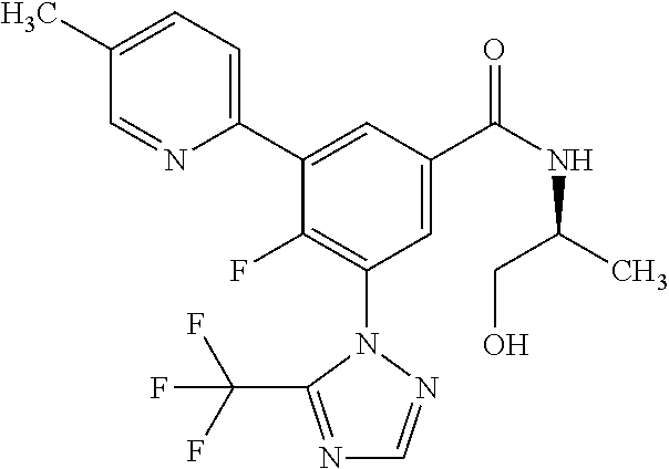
C1(C2=CC(C(NC(C)CO)=O)=CC(N3N=CN=C3C(F)(F)F)=C2F)=CC=C(C)C=N1
